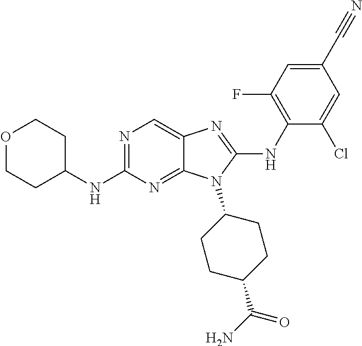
N1=C(NC2CCOCC2)N=C2C(=C1)N=C(NC1=C(F)C=C(C#N)C=C1Cl)N2C1CCC(C(N)=O)CC1
